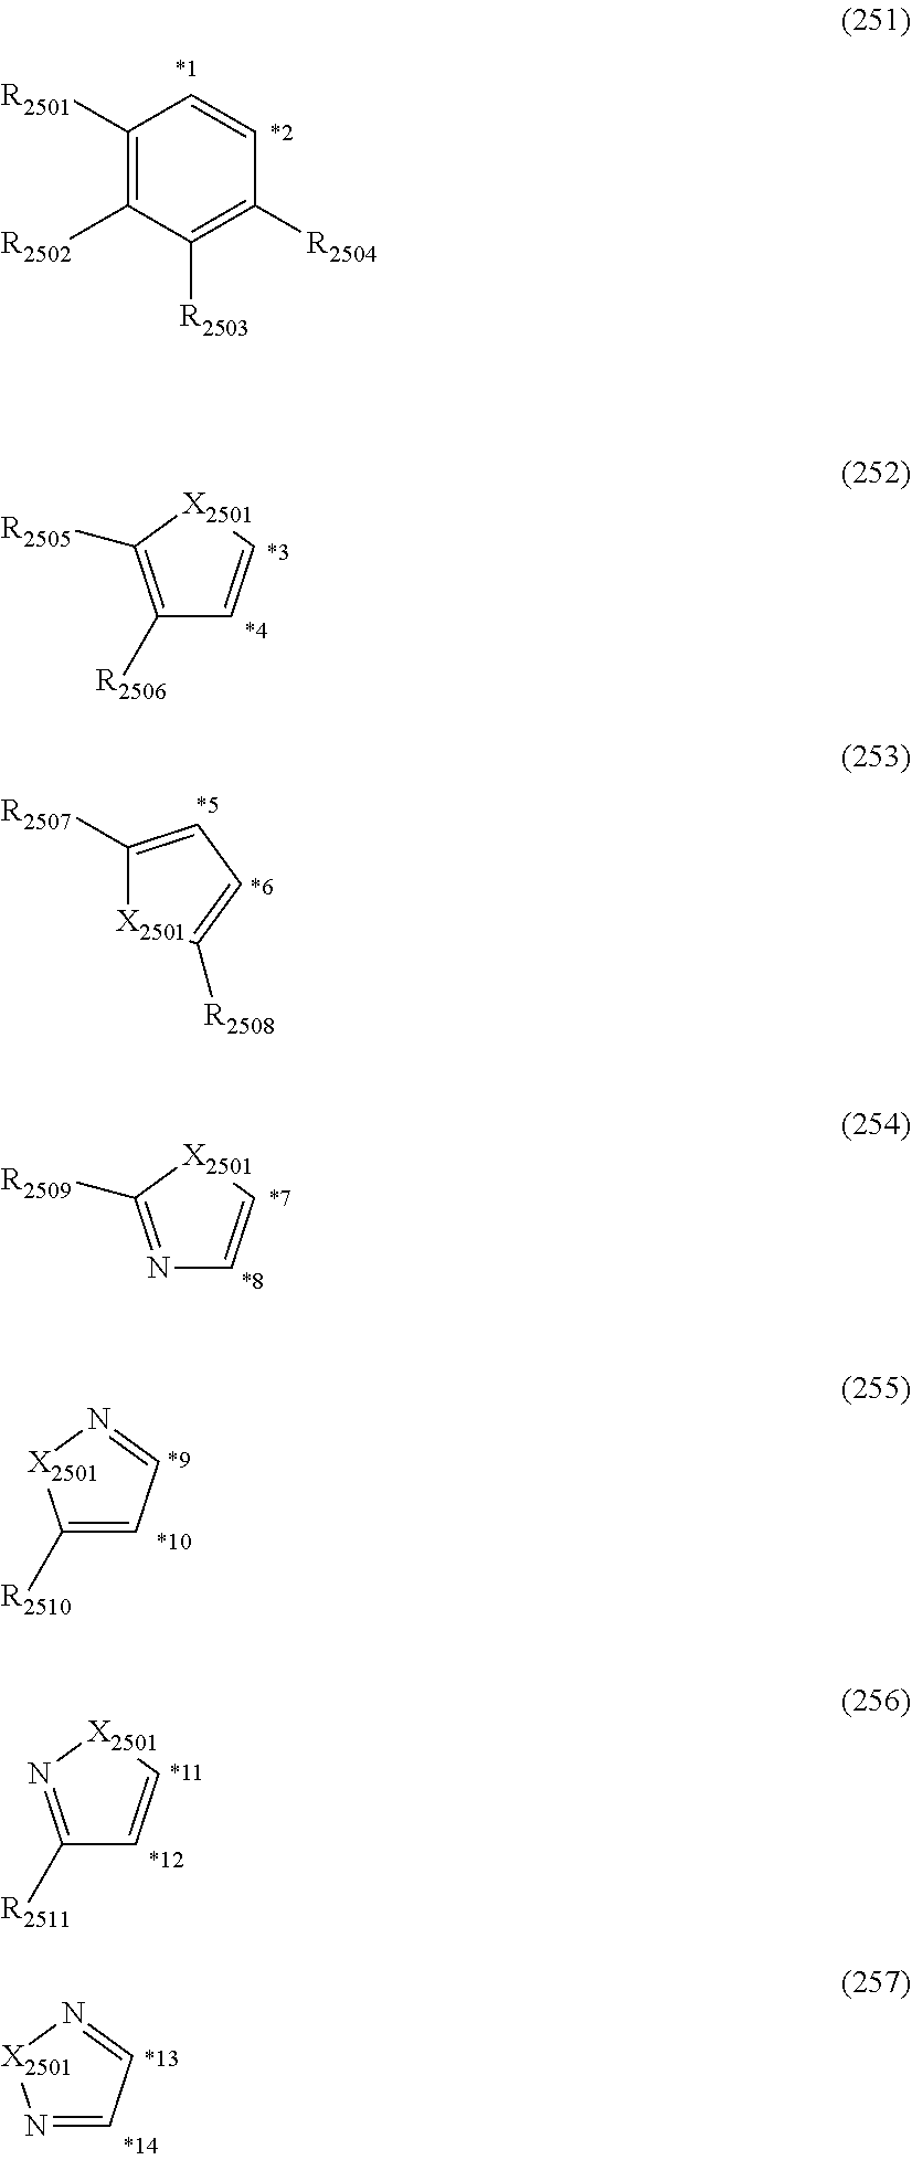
C1([R2501])=C([R2502])C([R2503])=C([R2504])C=C1.C1([R2506])=C([R2505])[X2501]C=C1.C1([R2507])=CC=C([R2508])[X2501]1.N1=C([R2509])[X2501]C=C1.C1([R2510])=CC=N[X2501]1.C1([R2511])=N[X2501]C=C1.N1=CC=N[X2501]1
